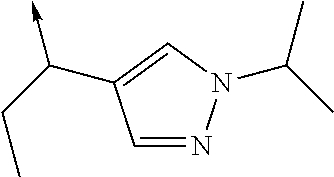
C1=NN(C(C)C)C=C1C(CC)->C
